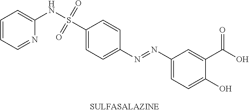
C1=CC=NC(NS(C2=CC=C(N=NC3=CC=C(O)C(C(O)=O)=C3)C=C2)(=O)=O)=C1
